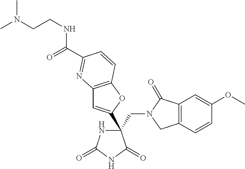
C(C1(C2=CC3=C(O2)C=CC(C(NCCN(C)C)=O)=N3)NC(=O)NC1=O)N1CC2=C(C1=O)C=C(OC)C=C2
